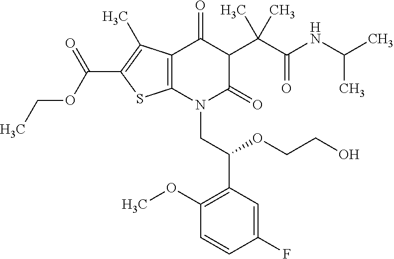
CCOC(=O)C1=C(C)C2=C(S1)N(CC(C1=C(OC)C=CC(F)=C1)OCCO)C(=O)C(C(C(=O)NC(C)C)(C)C)C2=O
